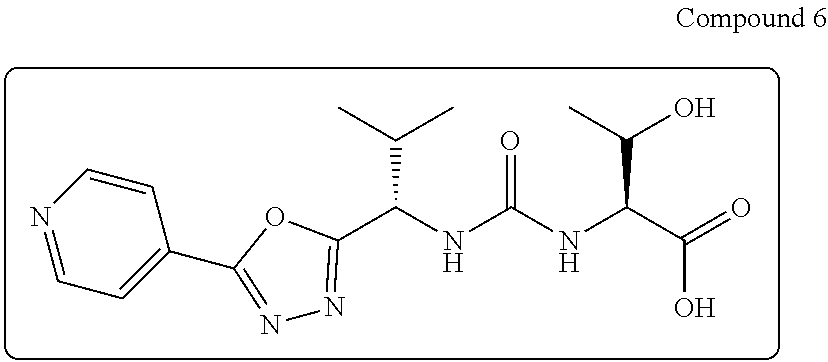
N1=C(C2=CC=NC=C2)OC(C(NC(NC(C(=O)O)C(C)O)=O)C(C)C)=N1
